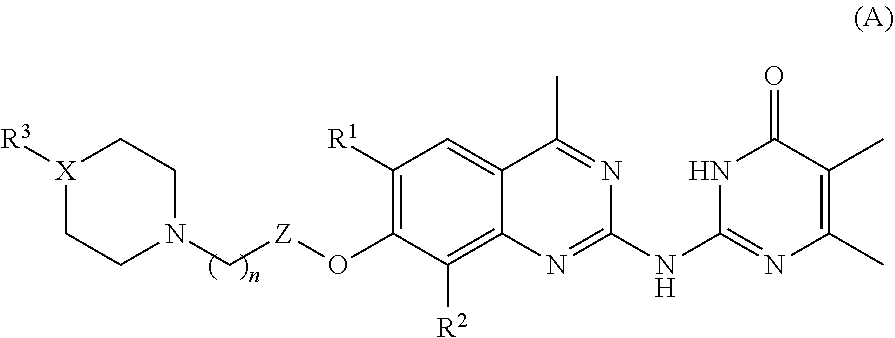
[X]1([R3])CCN(C[Z]OC2=C([R1])C=C3C(=C2[R2])N=C(NC2=NC(C)=C(C)C(=O)N2)N=C3C)CC1
